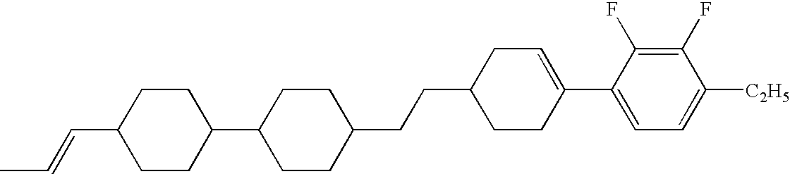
C1(F)=C(F)C(C2=CCC(CCC3CCC(C4CCC(C=CC)CC4)CC3)CC2)=CC=C1[C2H5]
